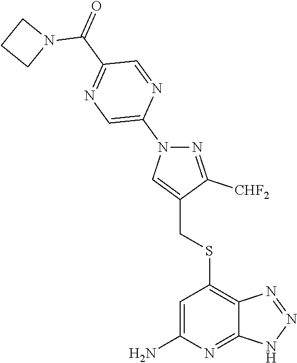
S(C1=C2C(=NC(N)=C1)NN=N2)CC1=CN(C2=CN=C(C(=O)N3CCC3)C=N2)N=C1[CHF2]
